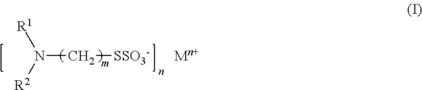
N(C[SSO3-])([R1])[R2]
